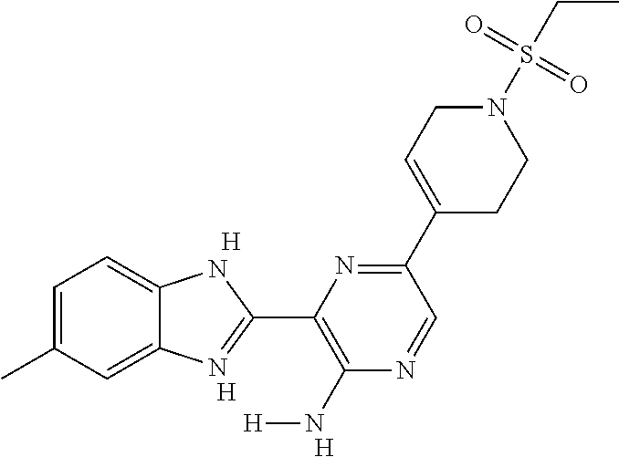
C1=C(C)C=C2C(=C1)NC(C1=C(N[H])N=CC(C3=CCN(S(CC)(=O)=O)CC3)=N1)=N2.[H].[H].[H]
